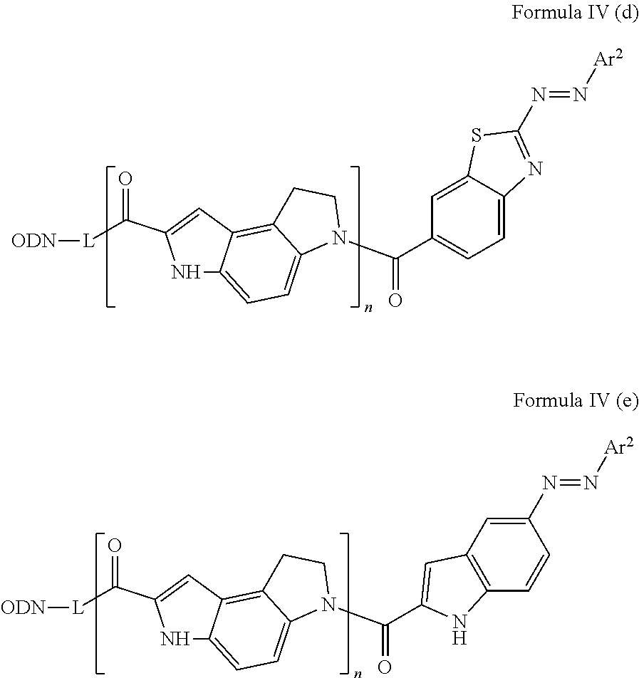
C1=C2C(=CC=C1C(N1CCC3=C4C(=CC=C13)NC(C([L][ODN])=O)=C4)=O)N=C(N=N[Ar2])S2.C1(C(N2CCC3=C4C(=CC=C23)NC(C([L][ODN])=O)=C4)=O)=CC2=C(N1)C=CC(N=N[Ar2])=C2
